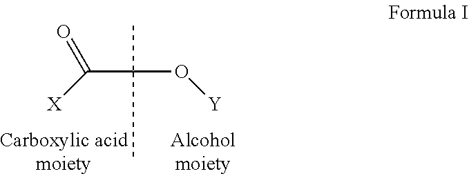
O=C([X])C(O[Y])(C)C
